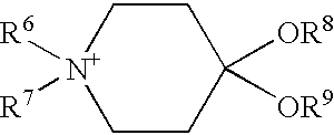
C1CC([OR9])([OR8])CC[N+]1([R6])[R7]
